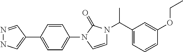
N1=CC(C2=CC=C(N3C=CN(C(C4=CC=CC(OCC)=C4)C)C3=O)C=C2)=CN1
